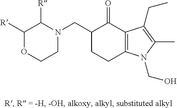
C1(CN2C([R])C([R])OCC2)CCC2=C(C1=O)C(CC)=C(C)N2CO
